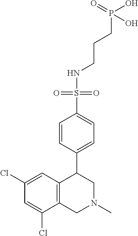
C1(Cl)=CC2=C(C(Cl)=C1)CN(C)CC2C1=CC=C(S(=O)(=O)NCCCP(O)(=O)O)C=C1
